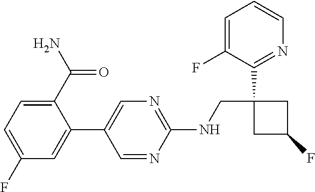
C1(C2=CN=C(NCC3(C4=NC=CC=C4F)CC(F)C3)N=C2)=CC(F)=CC=C1C(N)=O
